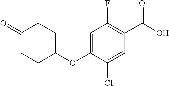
C1(F)=C(C(O)=O)C=C(Cl)C(OC2CCC(=O)CC2)=C1
